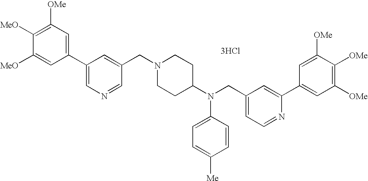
C1=C([MeO])C([MeO])=C([OMe])C=C1C1=CN=CC(CN2CCC(N(CC3=CC=NC(C4=CC([OMe])=C([OMe])C([OMe])=C4)=C3)C3=CC=C([Me])C=C3)CC2)=C1.[3HCl]
